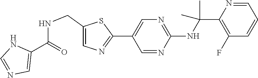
C1(C2=CN=C(NC(C)(C)C3=C(F)C=CC=N3)N=C2)=NC=C(CNC(C2=CN=CN2)=O)S1
